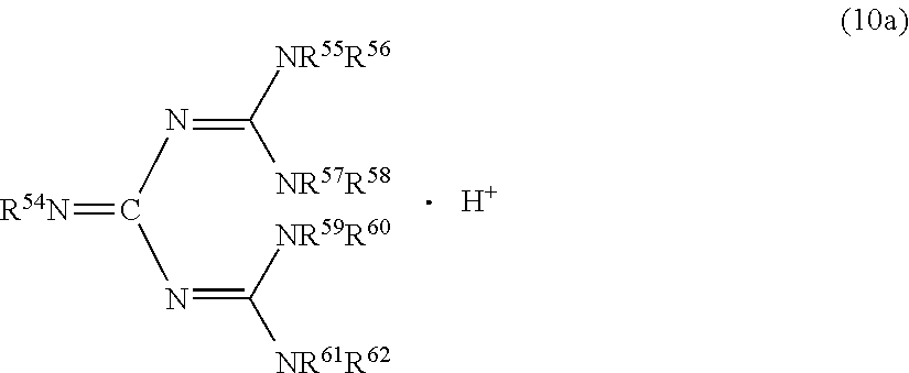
C(=[R54N])(N=C([NR55R56])[NR57R58])N=C([NR61R62])[NR59R60].[H]
